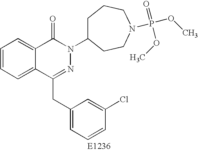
C1=CC=C2C(=C1)C(=O)N(C1CCCN(P(OC)(=O)OC)CC1)N=C2CC1=CC=CC(Cl)=C1
